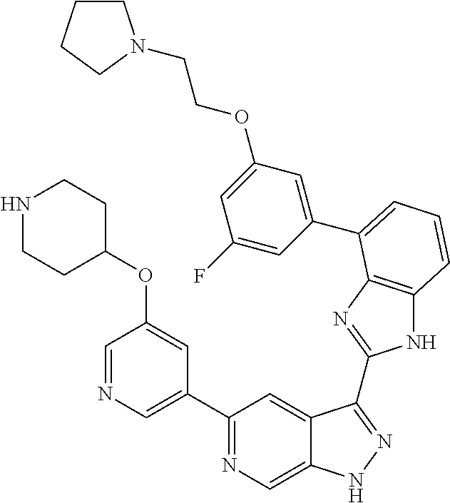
C1(C2=NC=C3C(=C2)C(C2=NC4=C(N2)C=CC=C4C2=CC(OCCN4CCCC4)=CC(F)=C2)=NN3)=CN=CC(OC2CCNCC2)=C1
